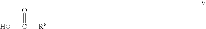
OC([R6])=O
